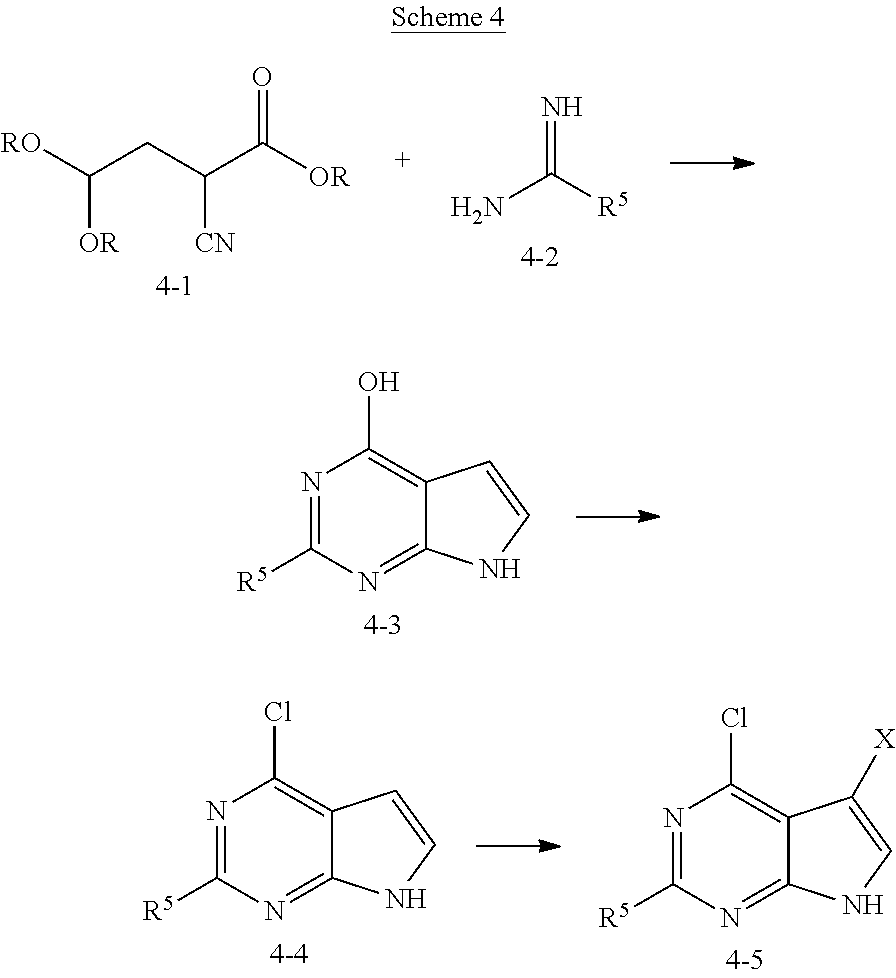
[OR]C([RO])CC(C([OR])=O)[CN].NC([R5])=N.N1=C([R5])N=C2C(=C1O)C=CN2.N1=C([R5])N=C2C(=C1Cl)C=CN2.N1=C([R5])N=C2C(=C1Cl)C([X])=CN2
